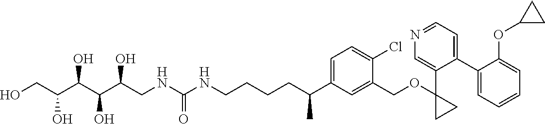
C1(C2=CC=NC=C2C2(OCC3=CC(C(CCCCNC(NCC(C(C(C(CO)O)O)O)O)=O)C)=CC=C3Cl)CC2)=CC=CC=C1OC1CC1
